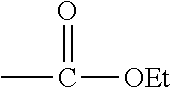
CC(=O)[OEt]
